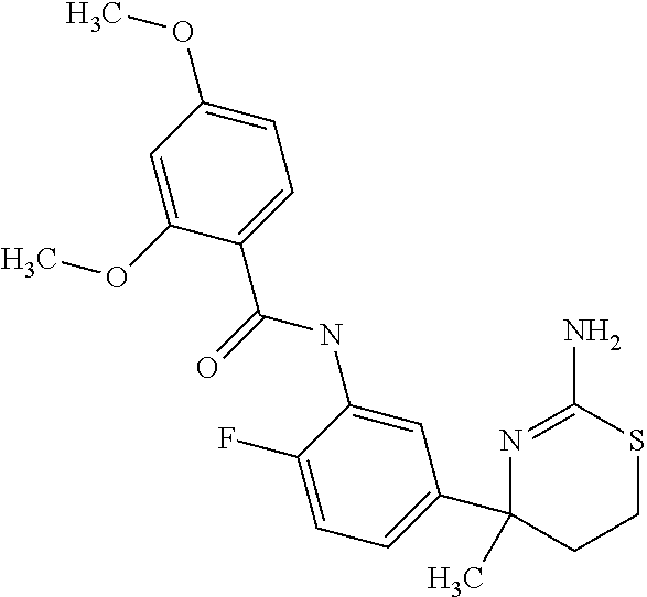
N1=C(N)SCCC1(C1=CC=C(F)C(NC(C2=CC=C(OC)C=C2OC)=O)=C1)C
